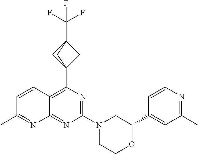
C1(C2=CC(C)=NC=C2)OCCN(C2=NC(C34CC(C(F)(F)F)(C3)C4)=C3C(=N2)N=C(C)C=C3)C1
